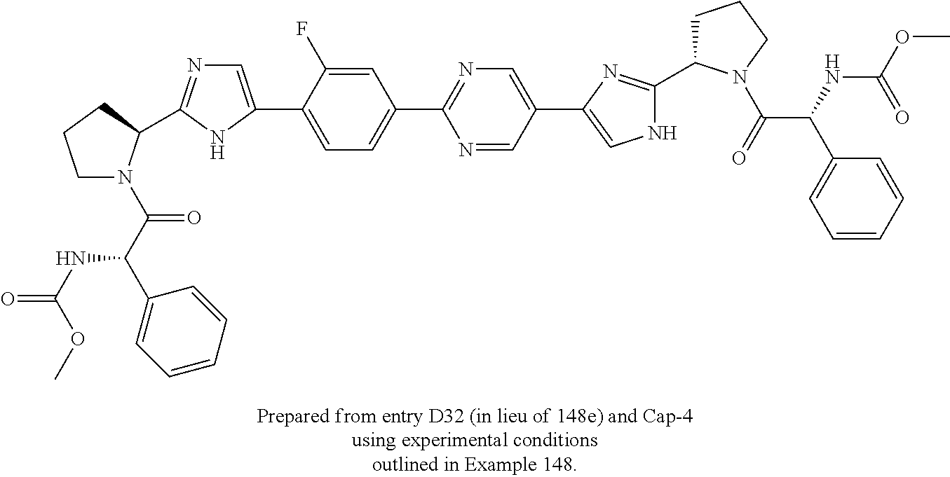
N1=CC(C2=CNC(C3CCCN3C(=O)C(NC(OC)=O)C3=CC=CC=C3)=N2)=CN=C1C1=CC=C(C2=CN=C(C3N(C(C(NC(=O)OC)C4=CC=CC=C4)=O)CCC3)N2)C(F)=C1
